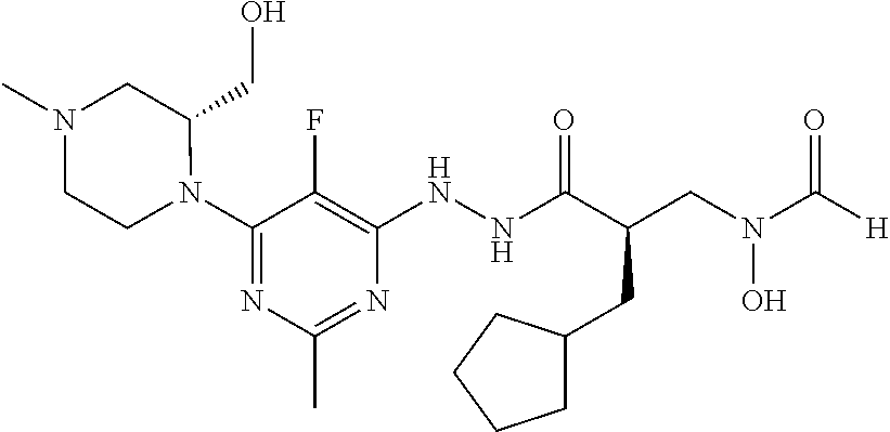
N1(C2=NC(C)=NC(NNC(C(CN(C([H])=O)O)CC3CCCC3)=O)=C2F)C(CO)CN(C)CC1
